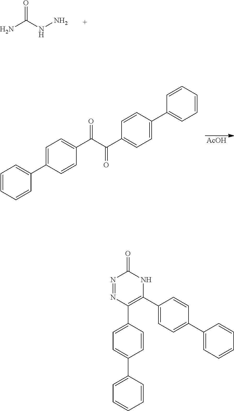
N1=NC(C2=CC=C(C3=CC=CC=C3)C=C2)=C(C2=CC=C(C3=CC=CC=C3)C=C2)NC1=O.NC(NN)=O.[AcOH].C1=CC=CC(C2=CC=C(C(C(C3=CC=C(C4=CC=CC=C4)C=C3)=O)=O)C=C2)=C1
